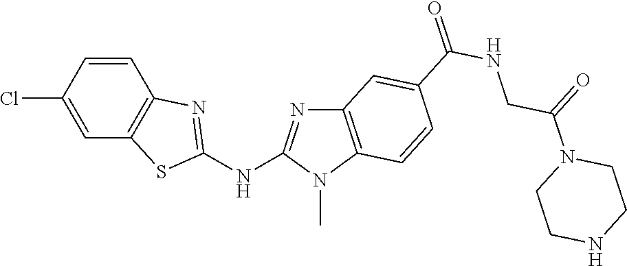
ClC1=CC2=C(C=C1)N=C(NC1=NC3=C(N1C)C=CC(C(NCC(N1CCNCC1)=O)=O)=C3)S2
